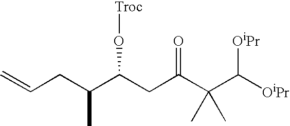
C=CCC(C(CC(C(C([OiPr])[OiPr])(C)C)=O)O[Troc])C
